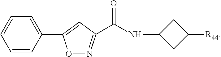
C1=CC(C2=CC(C(NC3CC([R44])C3)=O)=NO2)=CC=C1
